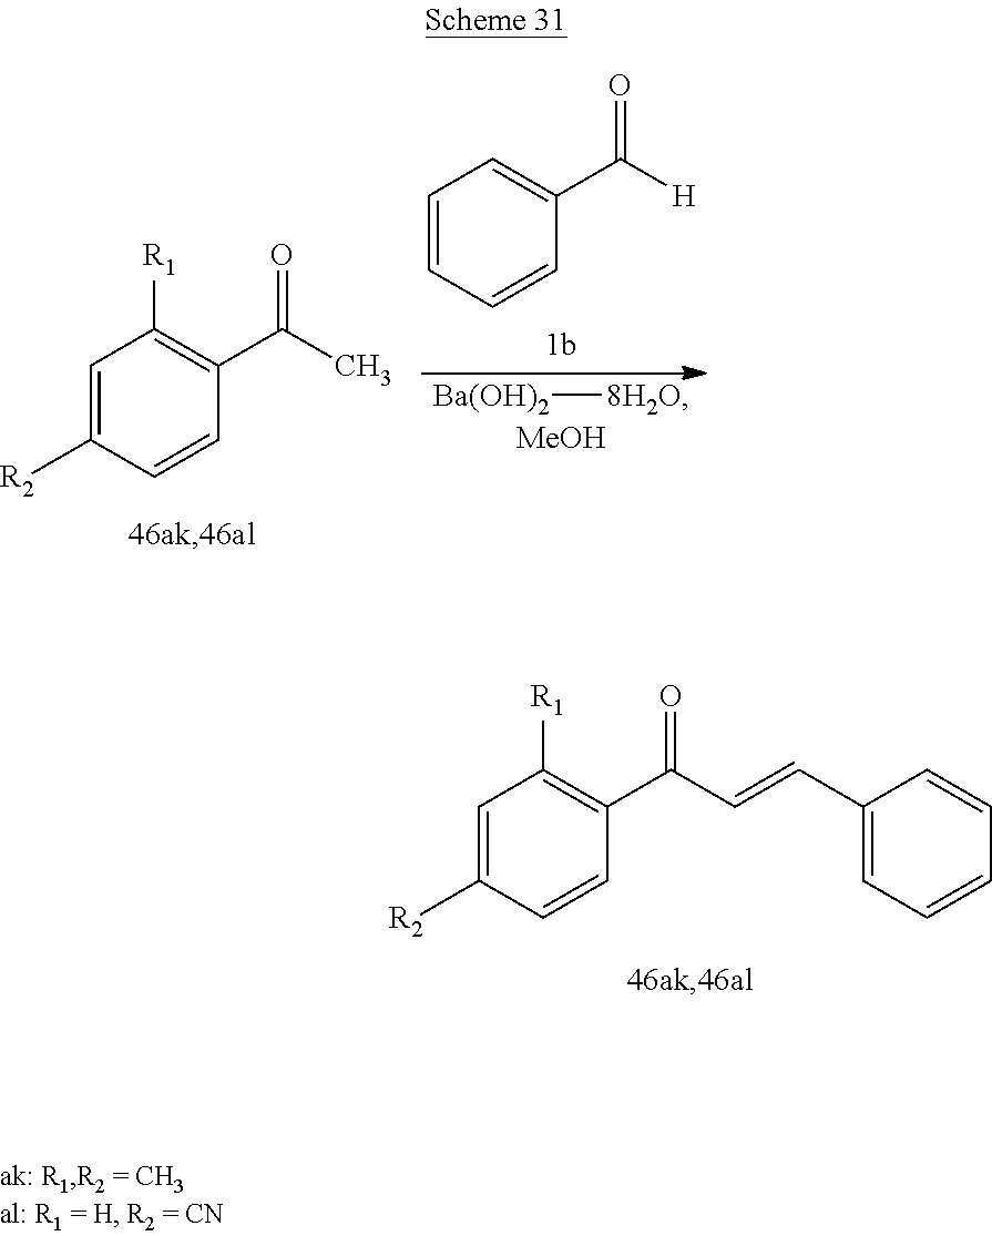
[Ba(OH)2][8H2O].C1=C([R2])C=CC(C(C)=O)=C1[R1].C1=CC=CC(C([H])=O)=C1.[MeOH].C1=C([R2])C=CC(C(C=CC2=CC=CC=C2)=O)=C1[R1]
